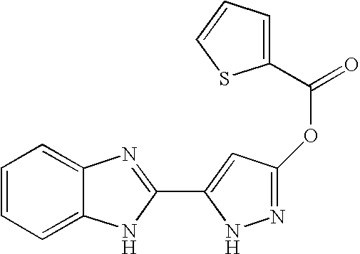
C1=CC=C2C(=C1)N=C(C1=CC(OC(C3=CC=CS3)=O)=NN1)N2
